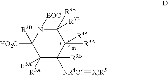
C1([R3B])([R3B])N([BOC])C([R3B])([HO2C])C([R3A])([R3A])C([NR4C(]=[X)R5])([R3B])C1([R3A])[R3A]
